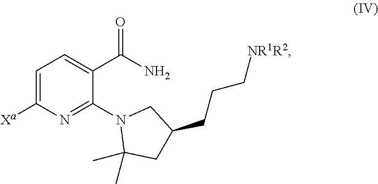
C1=C([Xa])N=C(N2C(C)(C)CC(CCC[NR1R2])C2)C(C(N)=O)=C1
